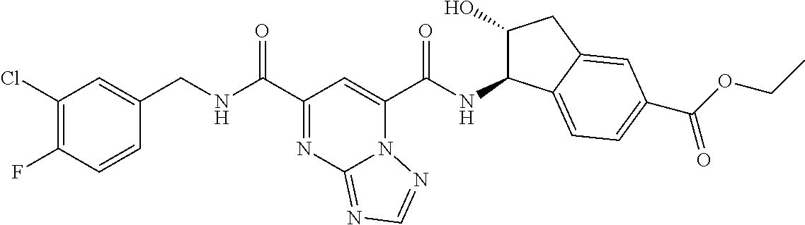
C1(Cl)=C(F)C=CC(CNC(C2=NC3=NC=NN3C(C(NC3C(O)CC4=CC(C(OCC)=O)=CC=C34)=O)=C2)=O)=C1
